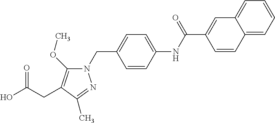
N1(CC2=CC=C(NC(C3=CC4=CC=CC=C4C=C3)=O)C=C2)C(OC)=C(CC(O)=O)C(C)=N1
